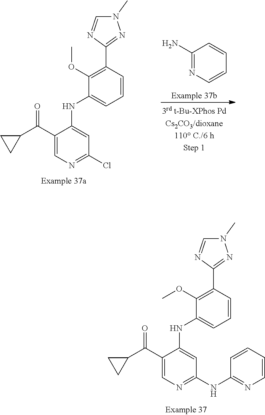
N1(C)C=NC(C2=C(OC)C(NC3=CC(Cl)=NC=C3C(=O)C3CC3)=CC=C2)=N1.C1(N)=NC=CC=C1.N1(C)C=NC(C2=C(OC)C(NC3=CC(NC4=NC=CC=C4)=NC=C3C(=O)C3CC3)=CC=C2)=N1
